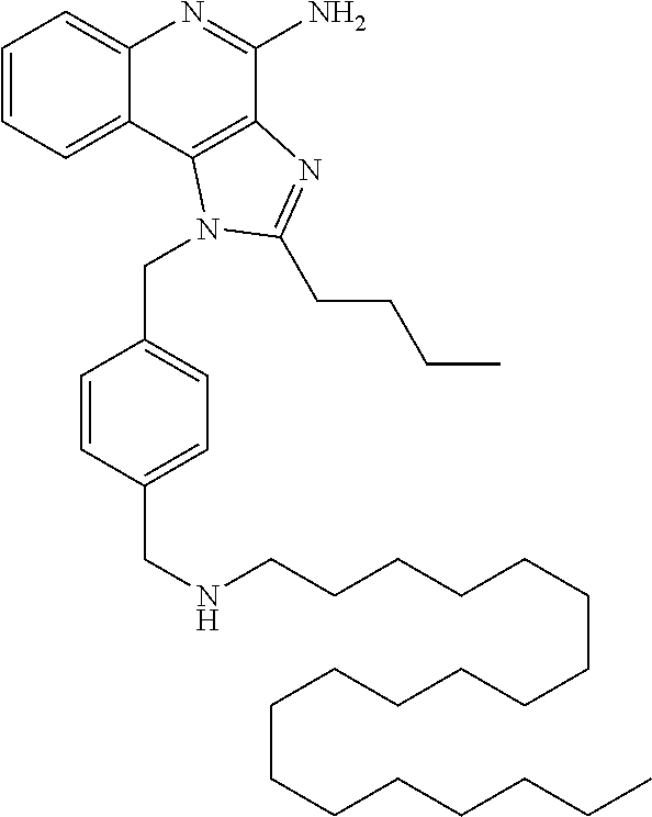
C1=CC=C2C(=C1)N=C(N)C1=C2N(CC2=CC=C(CNCCCCCCCCCCCCCCCCCCC)C=C2)C(CCCC)=N1
